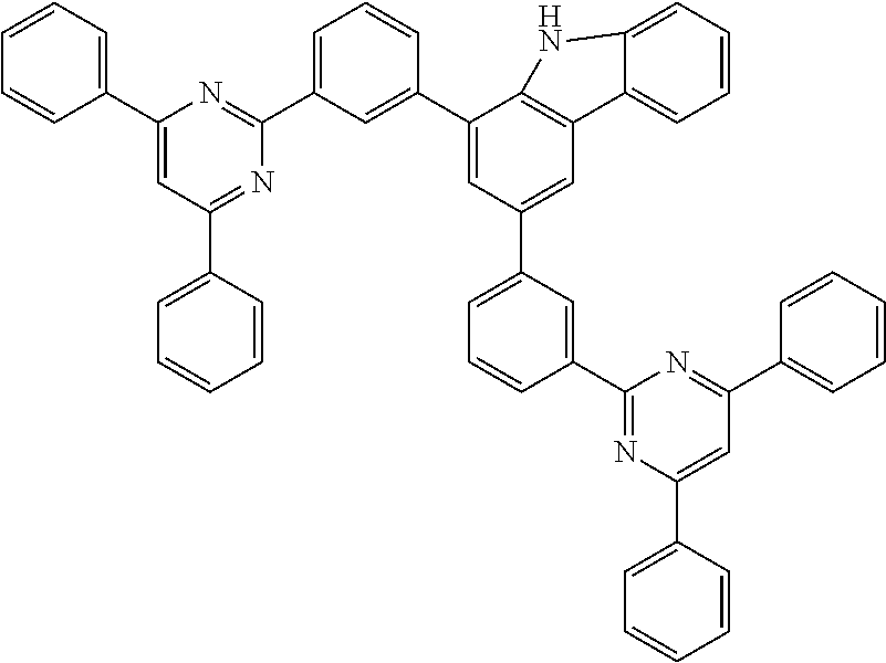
C1=CC=C(C2=CC(C3=CC=CC=C3)=NC(C3=CC=CC(C4=CC(C5=CC=CC(C6=NC(C7=CC=CC=C7)=CC(C7=CC=CC=C7)=N6)=C5)=CC5=C4NC4=CC=CC=C54)=C3)=N2)C=C1
